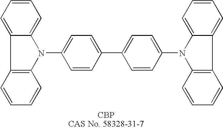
C1=CC=C2C(=C1)N(C1=CC=C(C3=CC=C(N4C5=C(C6=CC=CC=C46)C=CC=C5)C=C3)C=C1)C1=C2C=CC=C1
